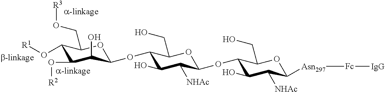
C1(O[R1])C(O[R2])C(O)C(OC2C(O)C([NHAc])C(OC3C(O)C([NHAc])C([Asn297][Fc][IgG])OC3CO)OC2CO)OC1CO[R3]
